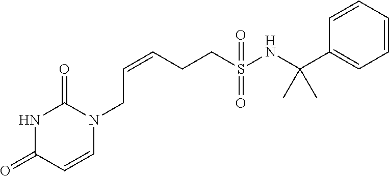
C(CCS(NC(C1=CC=CC=C1)(C)C)(=O)=O)=CCN1C(=O)NC(=O)C=C1
